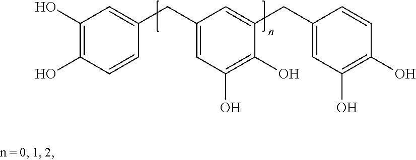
C1(O)=C(O)C=CC(CC2=CC(O)=C(O)C(CC3=CC(O)=C(O)C=C3)=C2)=C1
